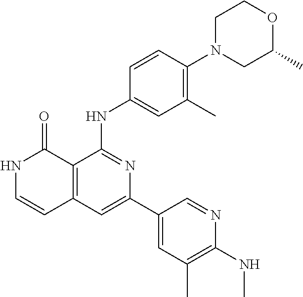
C1=CC(NC2=NC(C3=CC(C)=C(NC)N=C3)=CC3=C2C(=O)NC=C3)=CC(C)=C1N1CC(C)OCC1
